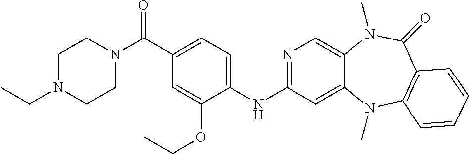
C1(NC2=NC=C3C(=C2)N(C)C2=C(C(=O)N3C)C=CC=C2)=CC=C(C(N2CCN(CC)CC2)=O)C=C1OCC
